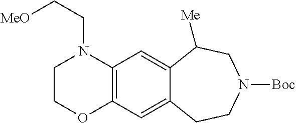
C12=C(C=C3C(=C1)CCN([Boc])CC3[Me])N(CC[MeO])CCO2
